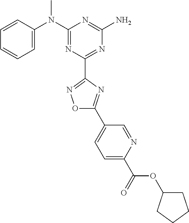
C1=CC(N(C2=NC(C3=NOC(C4=CC=C(C(OC5CCCC5)=O)N=C4)=N3)=NC(N)=N2)C)=CC=C1
